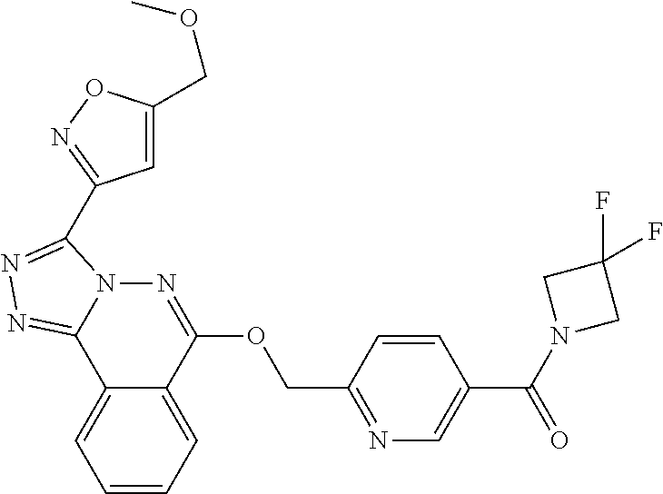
C1=CC=C2C(=C1)C1=NN=C(C3=NOC(COC)=C3)N1N=C2OCC1=NC=C(C(N2CC(F)(F)C2)=O)C=C1
